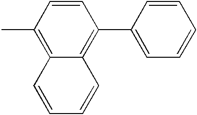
CC1=C2C(=C(C3=CC=CC=C3)C=C1)C=CC=C2
